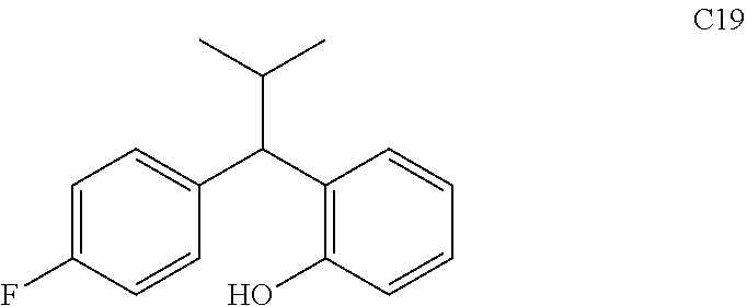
C1=C(F)C=CC(C(C2=C(O)C=CC=C2)C(C)C)=C1
